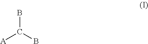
BC(B)[A]
